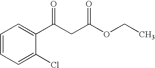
C1=CC=C(Cl)C(C(CC(OCC)=O)=O)=C1
